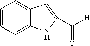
C1=CC=C2C(=C1)C=C(C(=O)[H])N2
